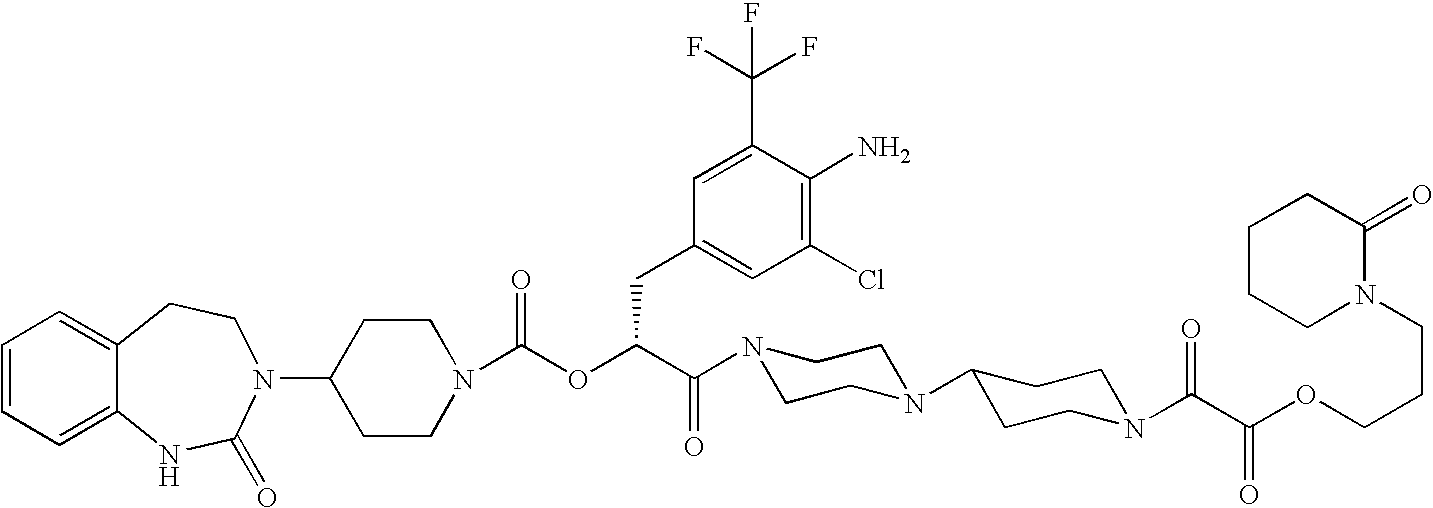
C1(N2C(=O)NC3=CC=CC=C3CC2)CCN(C(OC(C(=O)N2CCN(C3CCN(C(C(OCCCN4C(=O)CCCC4)=O)=O)CC3)CC2)CC2=CC(Cl)=C(N)C(C(F)(F)F)=C2)=O)CC1
